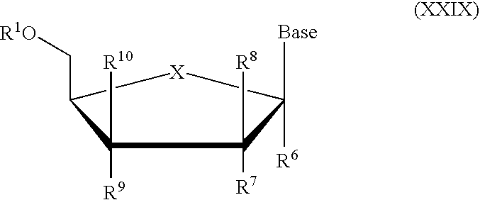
[R6]C1([Base])C([R7])([R8])C([R9])([R10])C(C[R1O])[X]1
